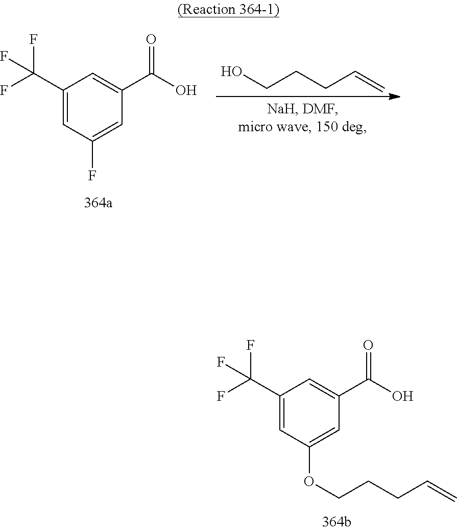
C1(C(F)(F)F)=CC(OCCCC=C)=CC(C(O)=O)=C1.OCCCC=C.C1(C(F)(F)F)=CC(F)=CC(C(O)=O)=C1
